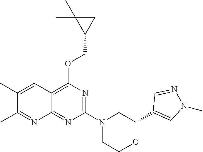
C1(C2=CN(C)N=C2)OCCN(C2=NC(OCC3CC3(C)C)=C3C(=N2)N=C(C)C(C)=C3)C1
